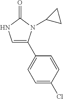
C1=C(C2=CC=C(Cl)C=C2)N(C2CC2)C(=O)N1
